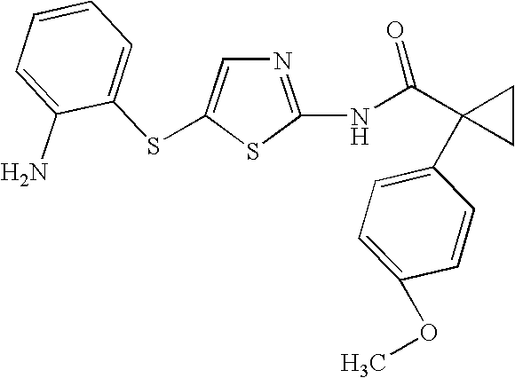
N1=C(NC(C2(C3=CC=C(OC)C=C3)CC2)=O)SC(SC2=CC=CC=C2N)=C1
